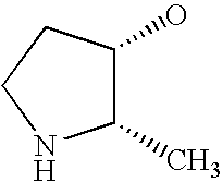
C1(C)C(O)CCN1
